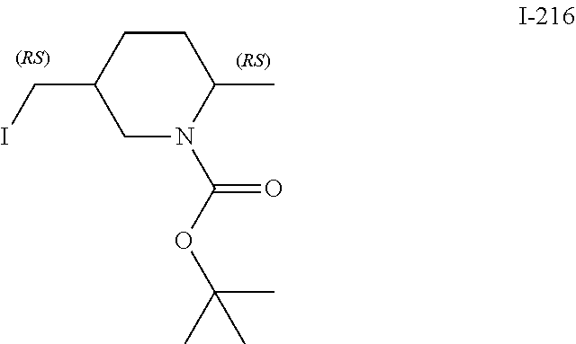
C1CC(CI)CN(C(OC(C)(C)C)=O)C1C
